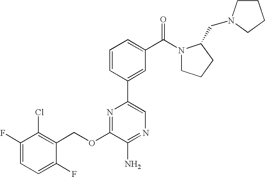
C1(OCC2=C(Cl)C(F)=CC=C2F)=NC(C2=CC(C(N3CCCC3CN3CCCC3)=O)=CC=C2)=CN=C1N
